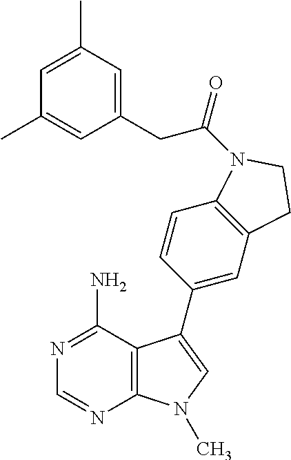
C1(CC(=O)N2C3=C(C=C(C4=CN(C)C5=C4C(N)=NC=N5)C=C3)CC2)=CC(C)=CC(C)=C1
